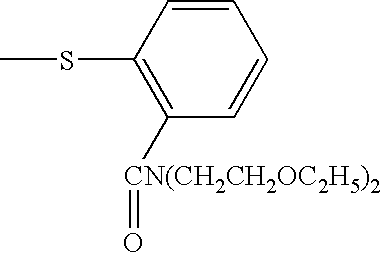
C1=CC(SC)=C([CN(CH2CH2OC2H5)2]=O)C=C1
